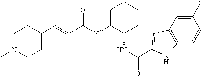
C(C(NC1C(NC(=O)C2=CC3=C(C=CC(Cl)=C3)N2)CCCC1)=O)=CC1CCN(C)CC1
